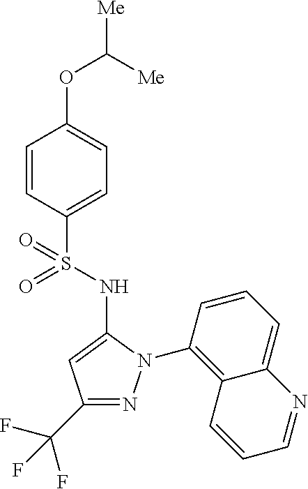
C1(OC([Me])[Me])=CC=C(S(=O)(=O)NC2=CC(C(F)(F)F)=NN2C2=C3C(=CC=C2)N=CC=C3)C=C1
